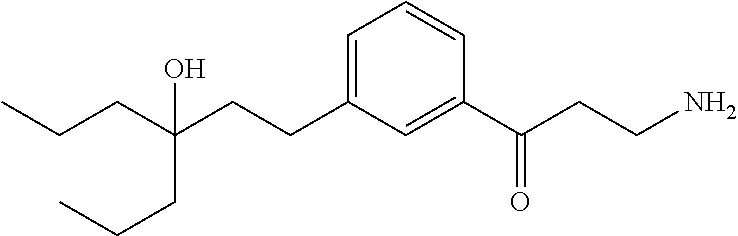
CCCC(CCC1=CC=CC(C(CCN)=O)=C1)(O)CCC
